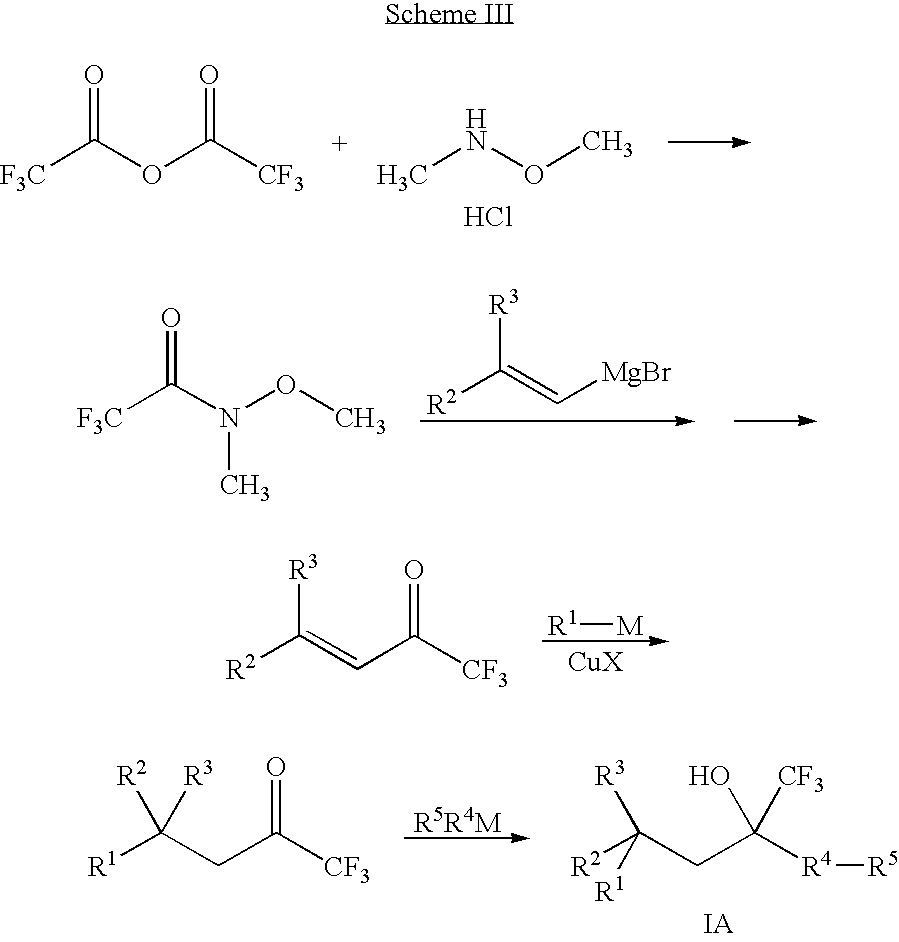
[F3C]C(OC([CF3])=O)=O.CNOC.Cl.[F3C]C(N(OC)C)=O.[R2]C(=C[MgBr])[R3].[R2]C(=CC([CF3])=O)[R3].[R1][M].[R1]C(CC([CF3])=O)([R2])[R3].[R5R4M].[R2]C(CC([R4][R5])(O)[CF3])([R1])[R3]
